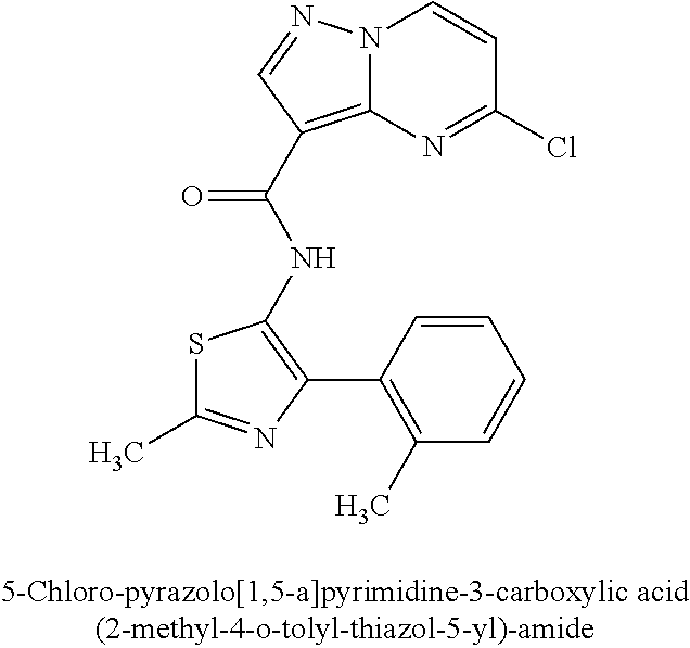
N12C(=C(C(NC3=C(C4=C(C)C=CC=C4)N=C(C)S3)=O)C=N1)N=C(Cl)C=C2
